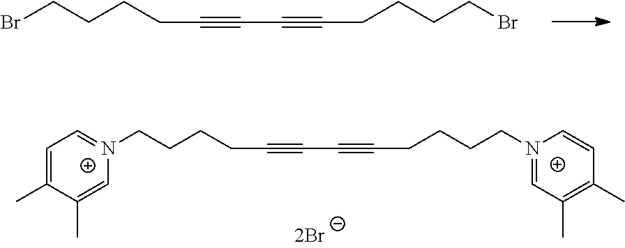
BrCCCCC#CC#CCCCCBr.[N+]1(CCCCC#CC#CCCCC[N+]2=CC(C)=C(C)C=C2)=CC=C(C)C(C)=C1
